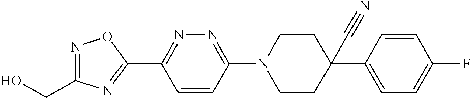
N1=C(CO)N=C(C2=NN=C(N3CCC(C#N)(C4=CC=C(F)C=C4)CC3)C=C2)O1
